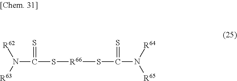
[R62]N([R63])C(=S)S[R66]SC(=S)N([R64])[R65]
